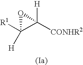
C1([R1])([H])C([CONHR2])([H])O1
